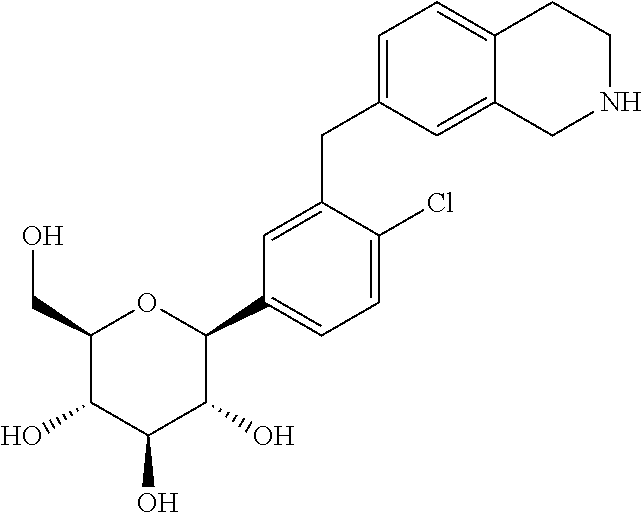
C1(CO)C(O)C(O)C(O)C(C2=CC=C(Cl)C(CC3=CC=C4C(=C3)CNCC4)=C2)O1
